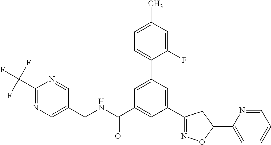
C1(C2=NOC(C3=CC=CC=N3)C2)=CC(C2=CC=C(C)C=C2F)=CC(C(NCC2=CN=C(C(F)(F)F)N=C2)=O)=C1
